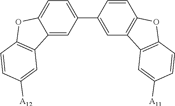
C12=CC(C3=CC4=C(C=C3)OC3=C4C=C([A11])C=C3)=CC=C1OC1=C2C=C([A12])C=C1
